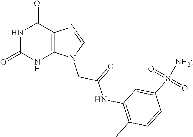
N1C(=O)NC2=C(C1=O)N=CN2CC(=O)NC1=C(C)C=CC(S(=O)(=O)[NH2])=C1
